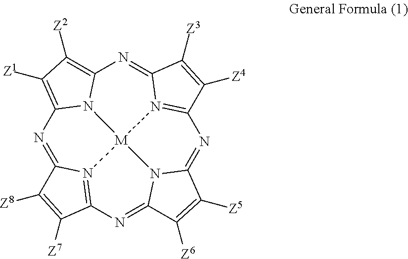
N1=C2N3=C(N=C4N5C(=NC6=N7C(=NC8=C([Z2])C([Z1])=C1N8[M]753)C([Z3])=C6[Z4])C([Z5])=C4[Z6])C([Z7])=C2[Z8]
